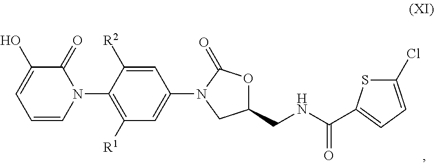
C1=CN(C2=C([R1])C=C(N3CC(CNC(=O)C4=CC=C(Cl)S4)OC3=O)C=C2[R2])C(=O)C(O)=C1
